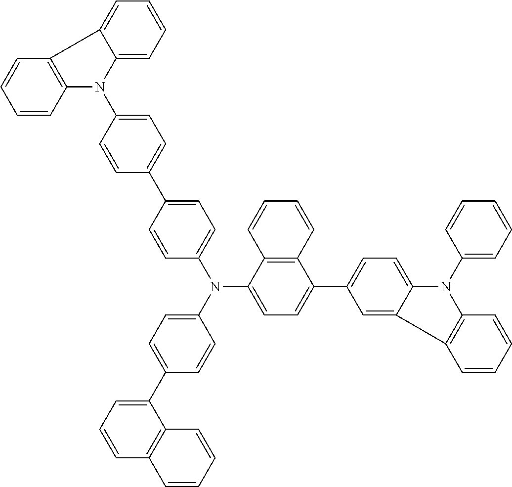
C1=C(C2=CC=C(N3C4=C(C=CC=C4)C4=CC=CC=C43)C=C2)C=CC(N(C2=CC=C(C3=CC=C4C(=C3)C3=C(N4C4=CC=CC=C4)C=CC=C3)C3=C2C=CC=C3)C2=CC=C(C3=CC=CC4=C3C=CC=C4)C=C2)=C1
